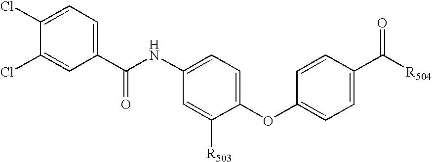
C1(C(=O)[R504])=CC=C(OC2=CC=C(NC(C3=CC=C(Cl)C(Cl)=C3)=O)C=C2[R503])C=C1
